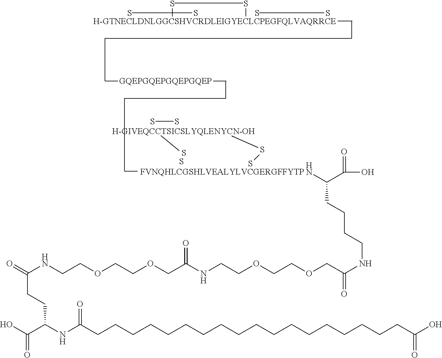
S.S.S.S.O=C(NCCOCCOCC(NCCOCCOCC(NCCCCC(N)C(O)=O)=O)=O)CCC(NC(CCCCCCCCCCCCCCCCCCC(O)=O)=O)C(O)=O.S.S.S.S.S.S.S.S
